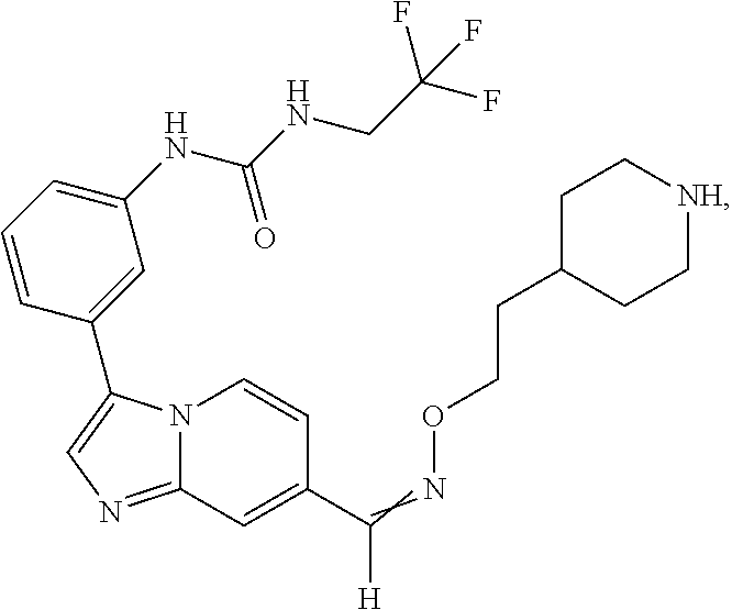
N12C(=NC=C1C1=CC(NC(NCC(F)(F)F)=O)=CC=C1)C=C(C(=NOCCC1CC[NH]CC1)[H])C=C2
